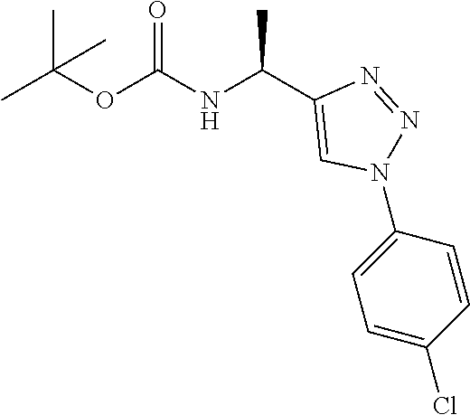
CC(OC(NC(C1=CN(C2=CC=C(Cl)C=C2)N=N1)C)=O)(C)C
